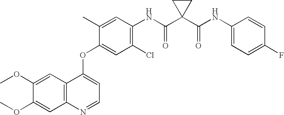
C12=C(C=C(OC)C(OC)=C1)C(OC1=CC(Cl)=C(NC(C3(C(NC4=CC=C(F)C=C4)=O)CC3)=O)C=C1C)=CC=N2
